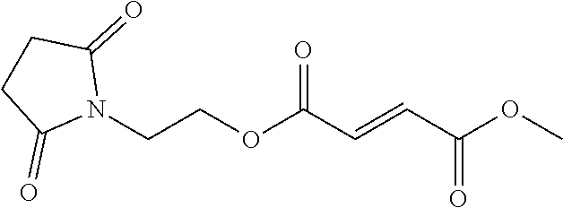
N1(CCOC(C=CC(=O)OC)=O)C(=O)CCC1=O
